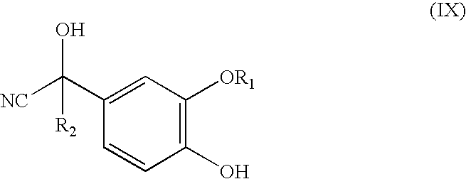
C1(O)=C([OR1])C=C(C([NC])(O)[R2])C=C1
